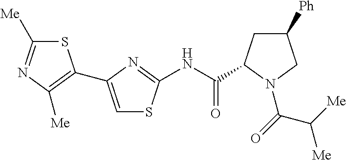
C1=C(C2=C([Me])N=C([Me])S2)N=C(NC(C2CC([Ph])CN2C(=O)C([Me])[Me])=O)S1
